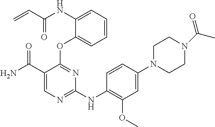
N(C1=CC=CC=C1OC1=NC(NC2=C(OC)C=C(N3CCN(C(C)=O)CC3)C=C2)=NC=C1C(N)=O)C(C=C)=O
